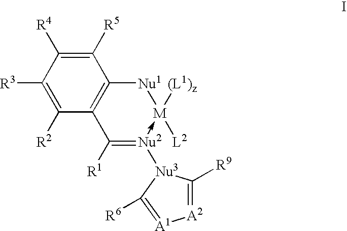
C1([R3])=C([R2])C2=C(C([R5])=C1[R4])[Nu1][M]([(L1)z])([L2])-[Nu2]([Nu3]1C([R9])=[A2][A1]=C1[R6])=C2[R1]
